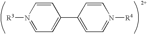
N1([R3])=CC=C(C2=CC=N([R4])C=C2)C=C1
